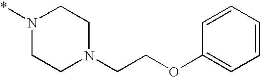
N1(*)CCN(CCOC2=CC=CC=C2)CC1
